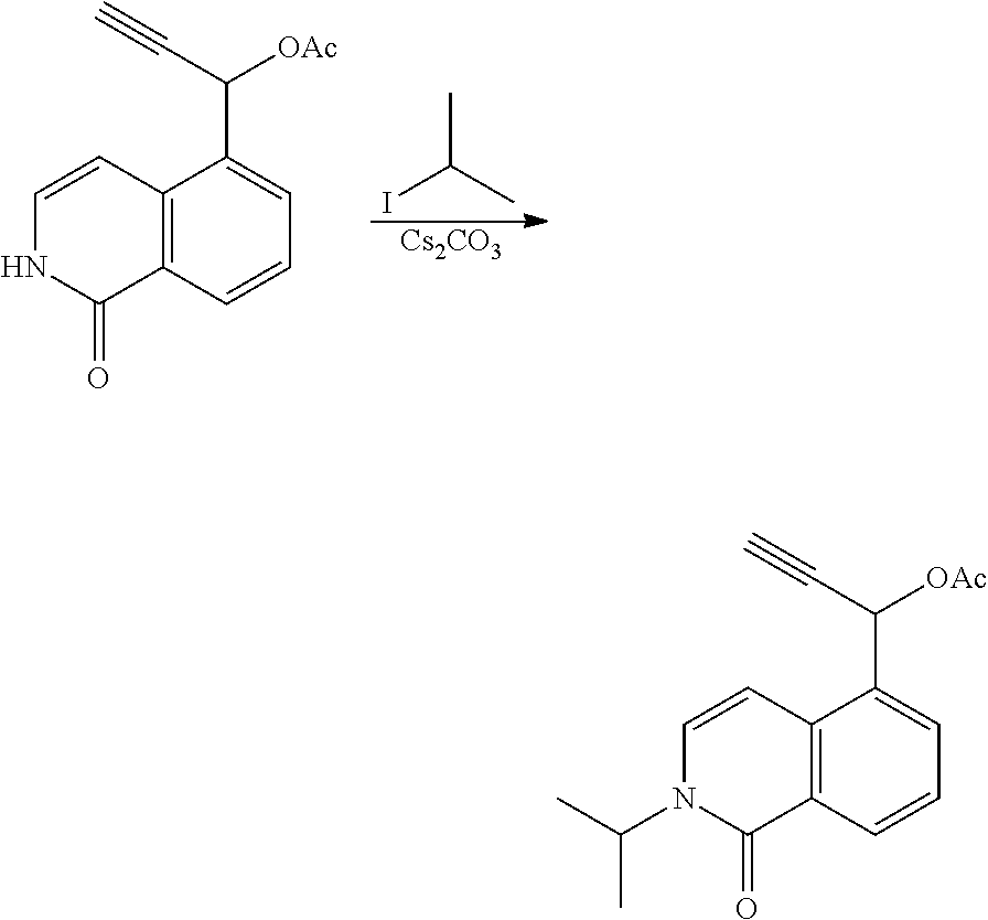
CC(C)I.[Cs2CO3].C12=C(C=CC=C1C(C#C)[OAc])C(=O)NC=C2.C12=C(C=CC=C1C(C#C)[OAc])C(=O)N(C(C)C)C=C2
